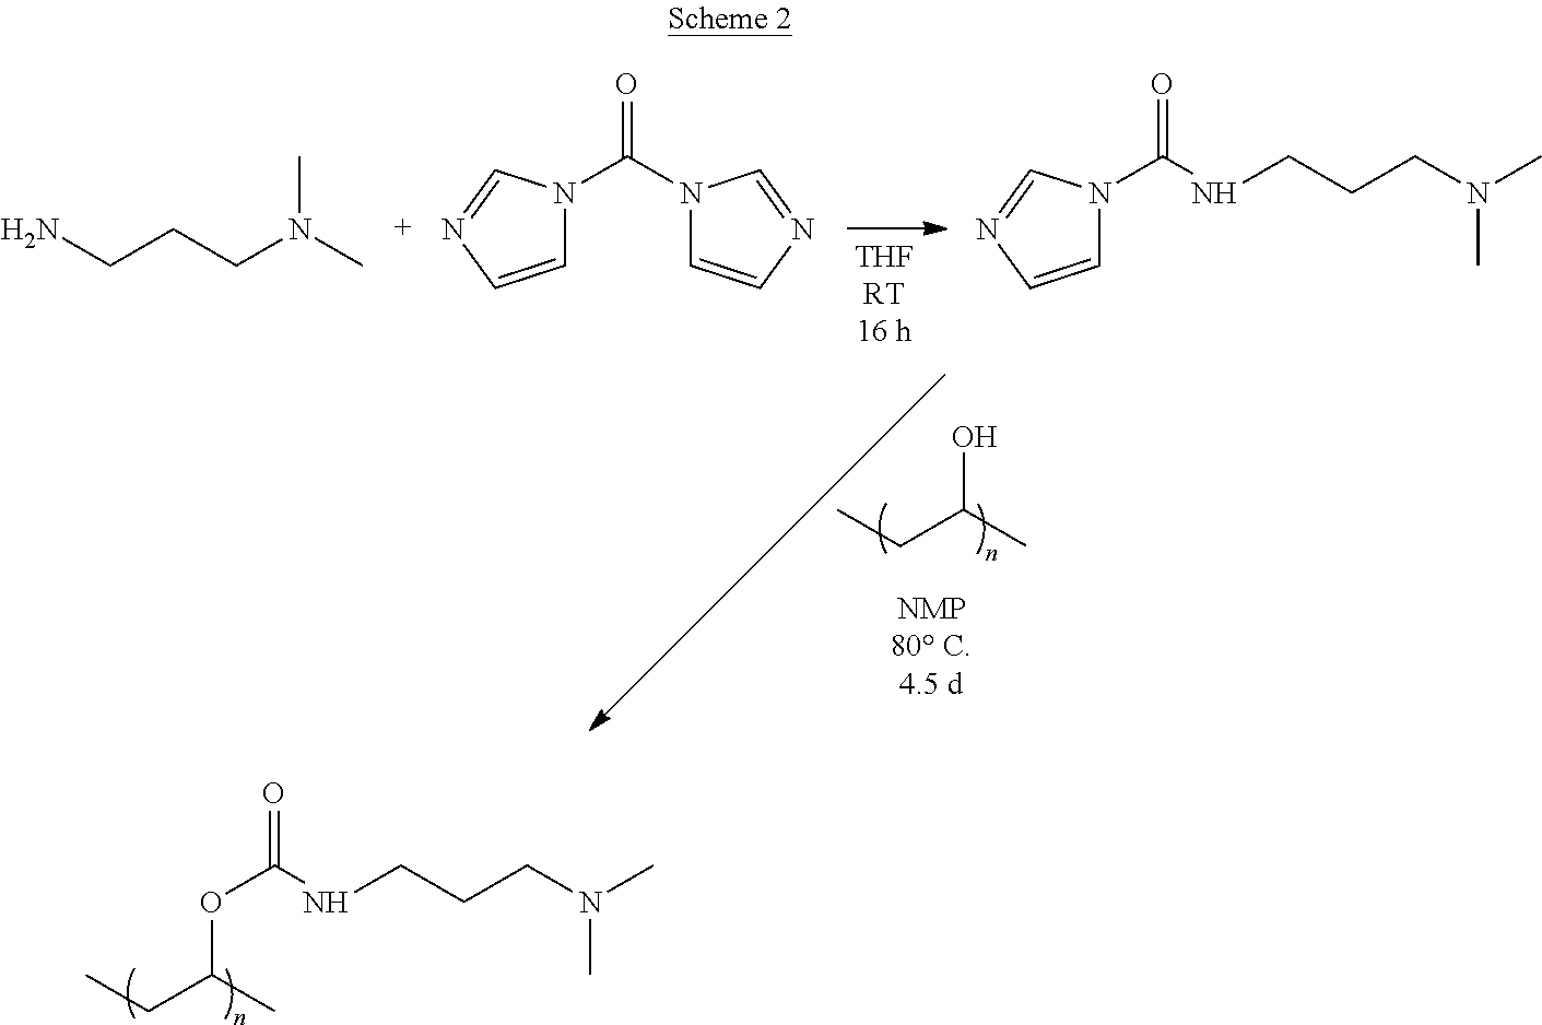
O(C(NCCCN(C)C)=O)C(CC)C.CCC(C)O.NCCCN(C)C.N1(C(N2C=CN=C2)=O)C=CN=C1.N1(C(NCCCN(C)C)=O)C=CN=C1
